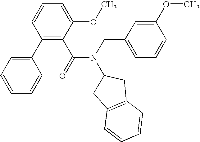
C1=CC=C(C2=C(C(N(CC3=CC=CC(OC)=C3)C3CC4=C(C3)C=CC=C4)=O)C(OC)=CC=C2)C=C1
